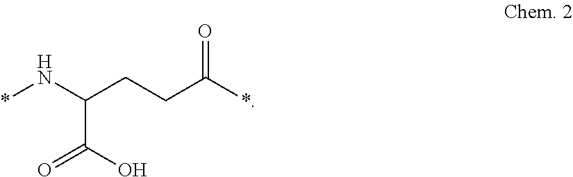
*NC(C(O)=O)CCC(=O)*
